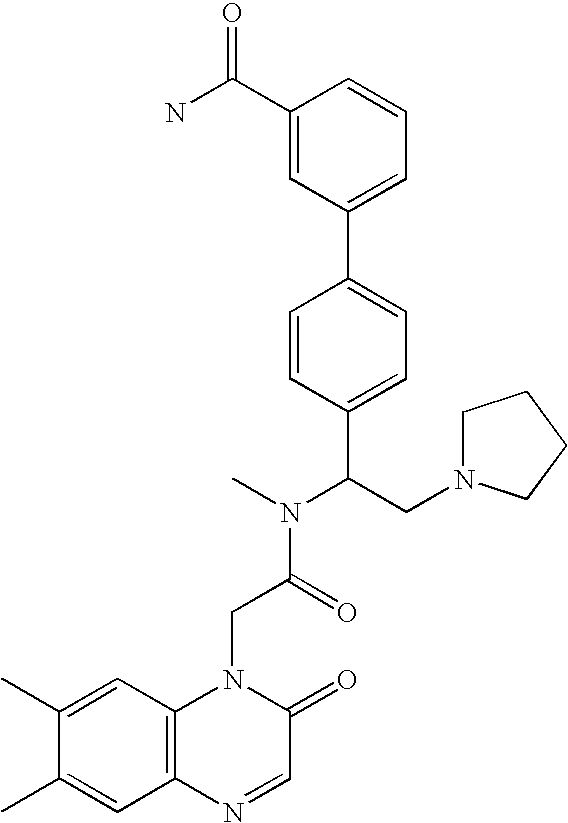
C(C(N(C)C(CN1CCCC1)C1=CC=C(C2=CC=CC(C(N)=O)=C2)C=C1)=O)N1C2=C(C=C(C)C(C)=C2)N=CC1=O
